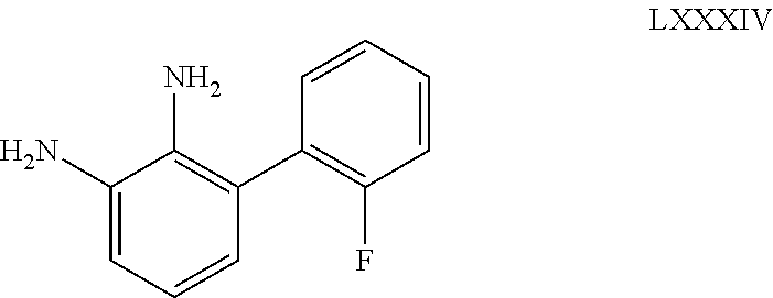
C1(N)=CC=CC(C2=C(F)C=CC=C2)=C1N
